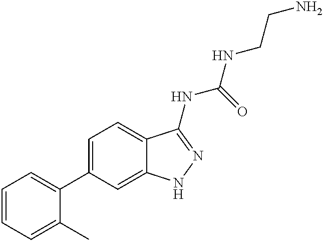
C1=CC=C(C)C(C2=CC=C3C(=C2)NN=C3NC(NCCN)=O)=C1
